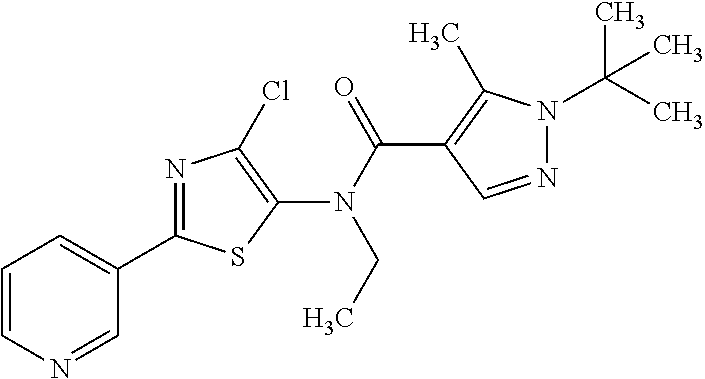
C1(C2=NC(Cl)=C(N(C(=O)C3=C(C)N(C(C)(C)C)N=C3)CC)S2)=CC=CN=C1
